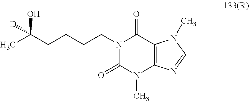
N1(CCCCC(C)(O)[D])C(=O)N(C)C2=C(C1=O)N(C)C=N2
